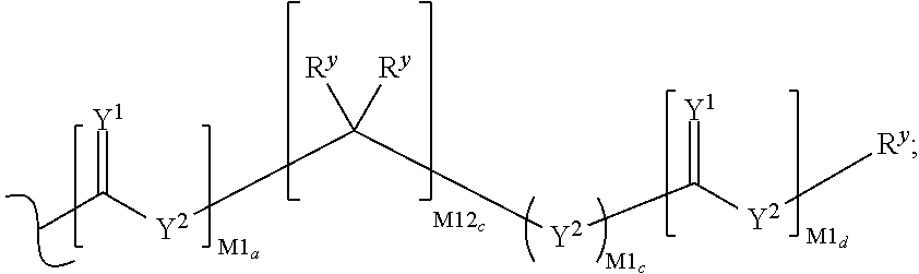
[Y1]=C(C)[Y2]C([Ry])([Ry])[Y2]C([Y2][Ry])=[Y1]
